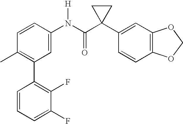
C1=CC(N(C(C2(C3=CC4=C(C=C3)OCO4)CC2)=O)[H])=CC(C2=C(F)C(F)=CC=C2)=C1C
